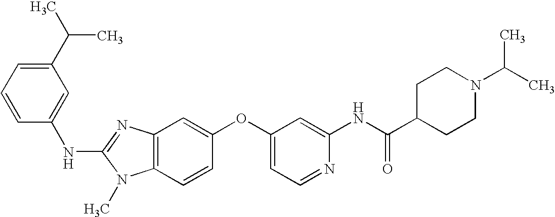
C1(C(C)C)=CC=CC(NC2=NC3=C(N2C)C=CC(OC2=CC=NC(NC(C4CCN(C(C)C)CC4)=O)=C2)=C3)=C1
